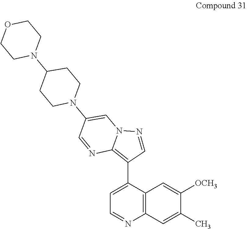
O1CCN(C2CCN(C3=CN4C(=C(C5=CC=NC6=C5C=C([OCH3])C(C)=C6)C=N4)N=C3)CC2)CC1
